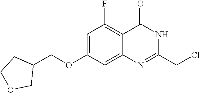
C(C1CCOC1)OC1=CC(F)=C2C(=C1)N=C(CCl)NC2=O
